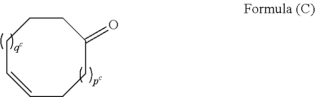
C1C=CCCC(=O)CC1
